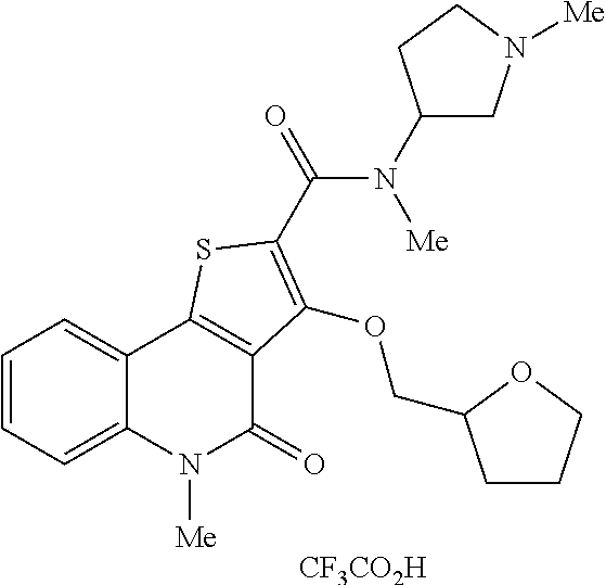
[CF3CO2H].C1=CC=C2C(=C1)C1=C(C(=O)N2[Me])C(OCC2CCCO2)=C(C(=O)N(C2CN([Me])CC2)[Me])S1
